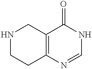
N1CCC2=C(C1)C(=O)NC=N2
